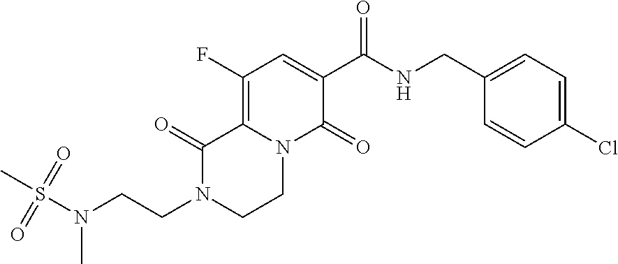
C12=C(F)C=C(C(=O)NCC3=CC=C(Cl)C=C3)C(=O)N1CCN(CCN(S(C)(=O)=O)C)C2=O
